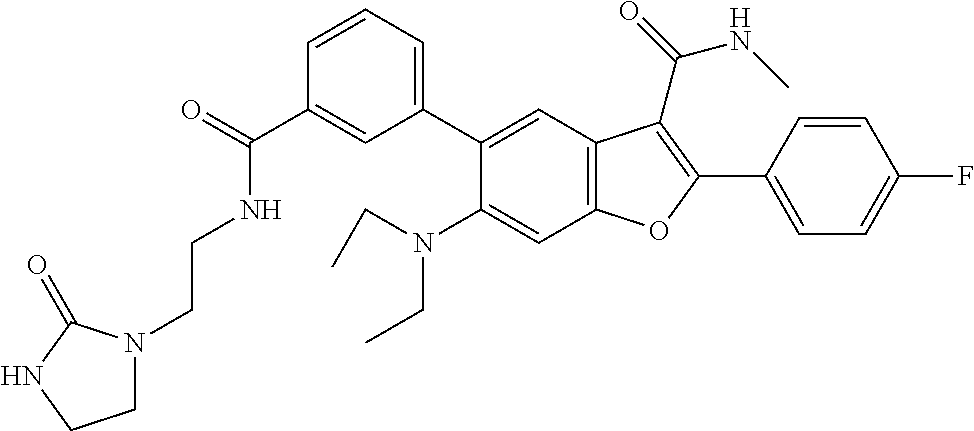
C1(C(=O)NCCN2CCNC2=O)=CC(C2=CC3=C(C=C2N(CC)CC)OC(C2=CC=C(F)C=C2)=C3C(=O)NC)=CC=C1
